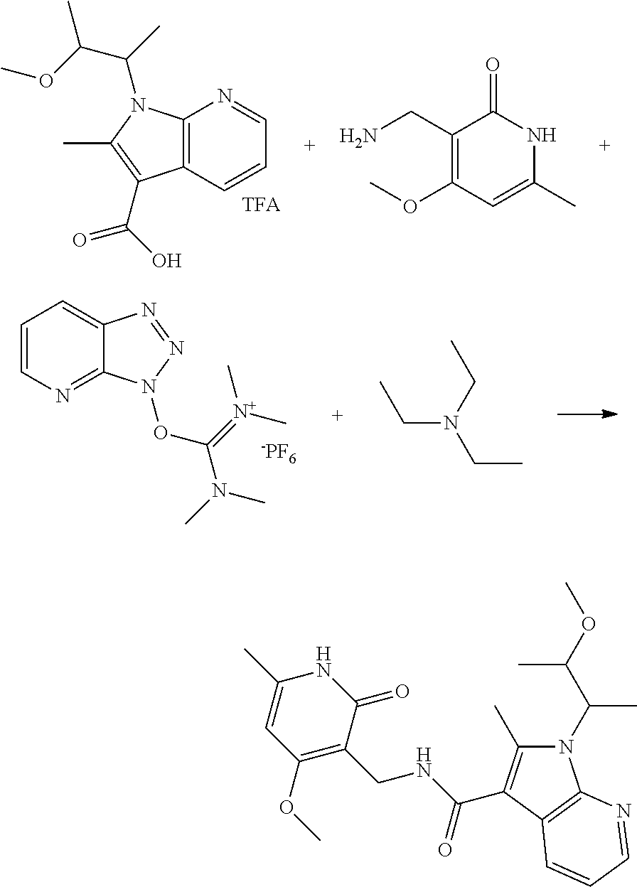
C12=C(C=CC=N1)C(C(O)=O)=C(C)N2C(C)C(OC)C.C1(CN)=C(OC)C=C(C)NC1=O.C12=NC=CC=C1N=NN2OC(N(C)C)=[N+](C)C.[-PF6].CCN(CC)CC.N1(C(C(OC)C)C)C(C)=C(C(NCC2=C(OC)C=C(C)NC2=O)=O)C2=C1N=CC=C2
